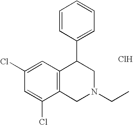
C1(Cl)=CC(Cl)=CC2=C1CN(CC)CC2C1=CC=CC=C1.Cl
